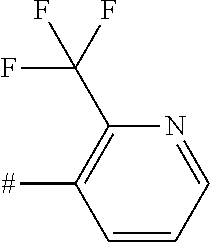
C1=CC=NC(C(F)(F)F)=C1[#]
